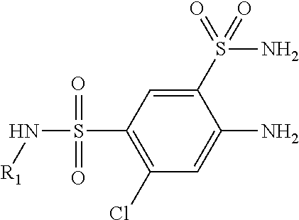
C1(S(N)(=O)=O)=CC(S(N[R1])(=O)=O)=C(Cl)C=C1N
